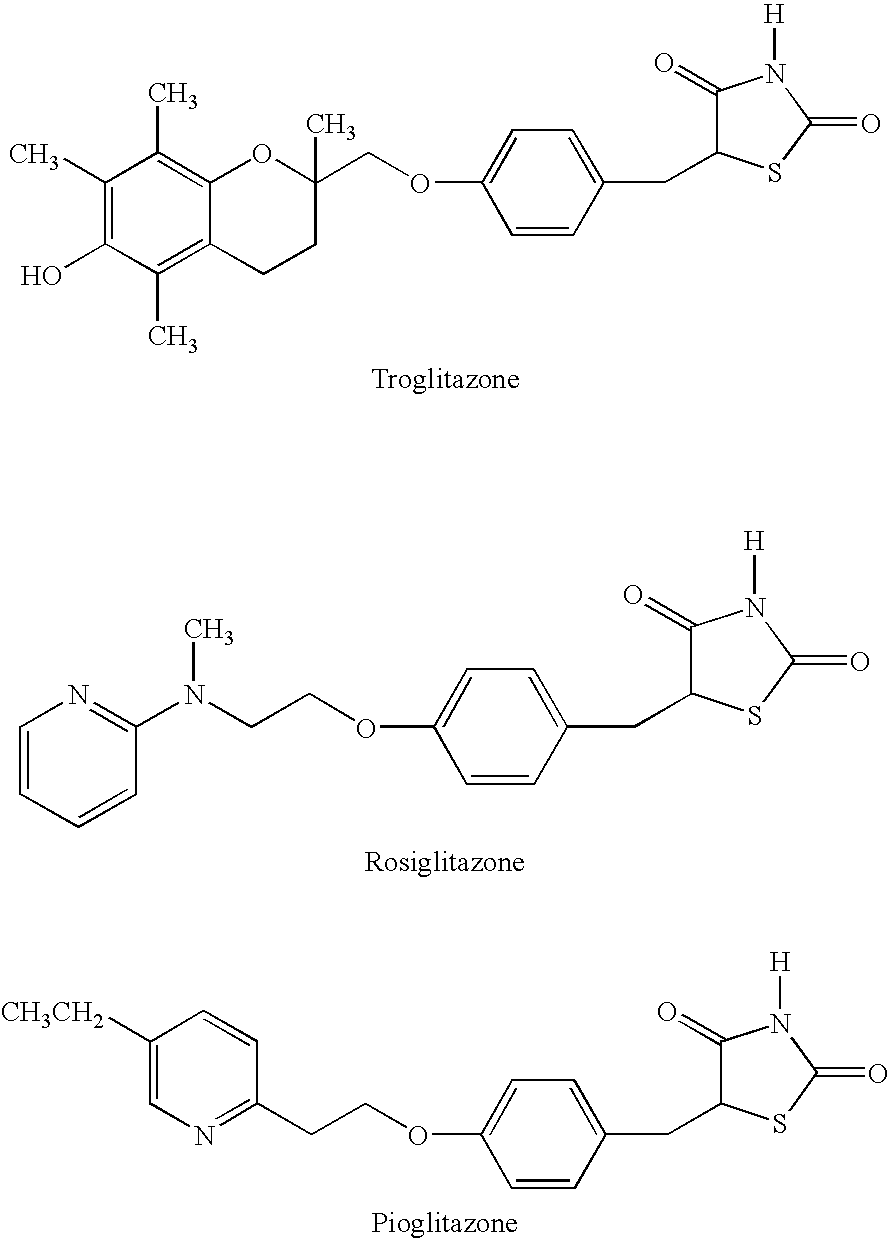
C1(C)=C(O)C(C)=C2C(=C1C)OC(C)(COC1=CC=C(CC3C(=O)N([H])C(=O)S3)C=C1)CC2.C1(N(CCOC2=CC=C(CC3C(=O)N([H])C(=O)S3)C=C2)C)=NC=CC=C1.C(OC1=CC=C(CC2C(=O)N([H])C(=O)S2)C=C1)CC1=NC=C([CH3CH2])C=C1
